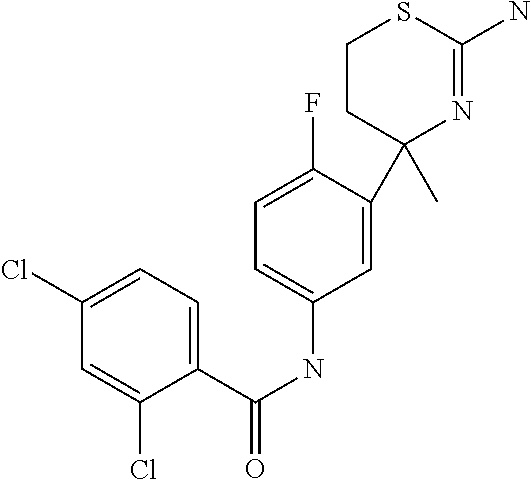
C1(C2(C)N=C(N)SCC2)=CC(NC(C2=CC=C(Cl)C=C2Cl)=O)=CC=C1F
